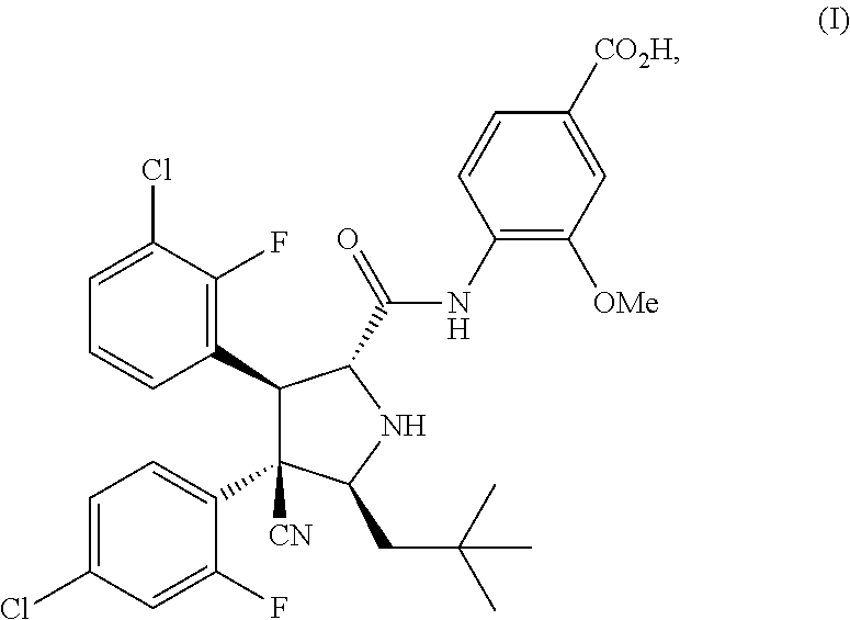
C1(C2C([CN])(C3=CC=C(Cl)C=C3F)C(CC(C)(C)C)NC2C(=O)NC2=C([OMe])C=C([CO2H])C=C2)=C(F)C(Cl)=CC=C1
